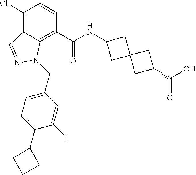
C1(Cl)=C2C(=C(C(NC3CC4(C3)CC(C(O)=O)C4)=O)C=C1)N(CC1=CC=C(C3CCC3)C(F)=C1)N=C2
